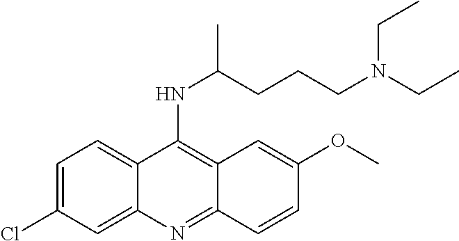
C1=C(Cl)C=C2C(=C1)C(NC(CCCN(CC)CC)C)=C1C=C(OC)C=CC1=N2
